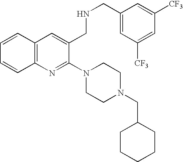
C12=C(N=C(N3CCN(CC4CCCCC4)CC3)C(CNCC3=CC([CF3])=CC([CF3])=C3)=C1)C=CC=C2
